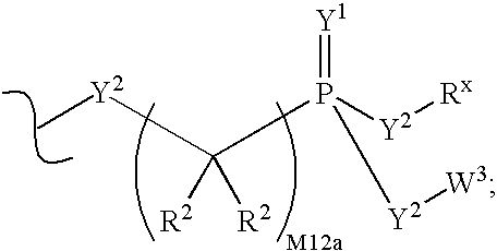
C(P([Y2][Rx])(=[Y1])[Y2][W3])([Y2]C)([R2])[R2]
